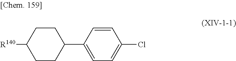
C1(C2=CC=C(Cl)C=C2)CCC([R140])CC1
